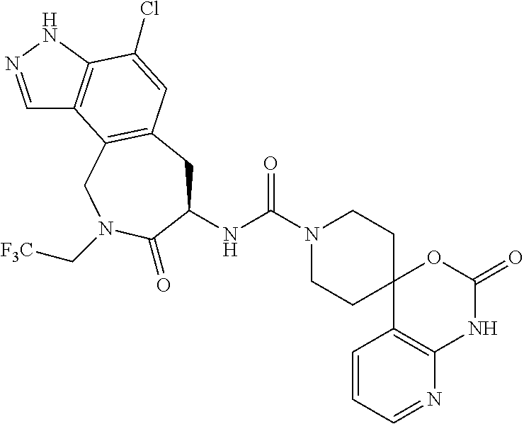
C1=NNC2=C1C1=C(C=C2Cl)CC(NC(N2CCC3(CC2)C2=C(NC(=O)O3)N=CC=C2)=O)C(=O)N(C[F3C])C1
